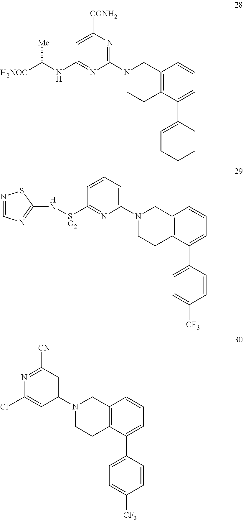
C1=C([CONH2])N=C(N2CCC3=C(C2)C=CC=C3C2=CCCCC2)N=C1NC([H2NOC])[Me].C1=CC=C(N2CCC3=C(C2)C=CC=C3C2=CC=C([CF3])C=C2)N=C1[SO2]NC1=NC=NS1.N1=C([CN])C=C(N2CCC3=C(C2)C=CC=C3C2=CC=C([CF3])C=C2)C=C1Cl
